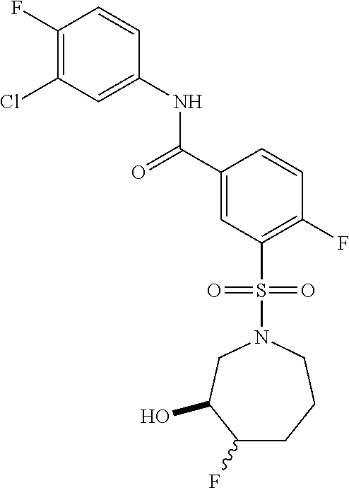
C1(F)=C(Cl)C=C(NC(C2=CC(S(=O)(=O)N3CC(O)C(F)CCC3)=C(F)C=C2)=O)C=C1
